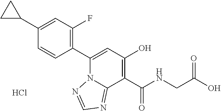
C1(C2=CC(O)=C(C(NCC(O)=O)=O)C3=NC=NN23)=C(F)C=C(C2CC2)C=C1.Cl
